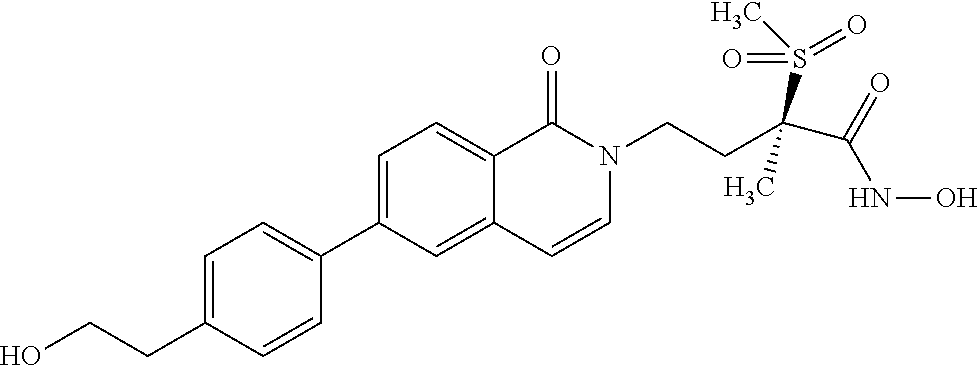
C1=C(CCO)C=CC(C2=CC=C3C(=C2)C=CN(CCC(S(C)(=O)=O)(C)C(=O)NO)C3=O)=C1
